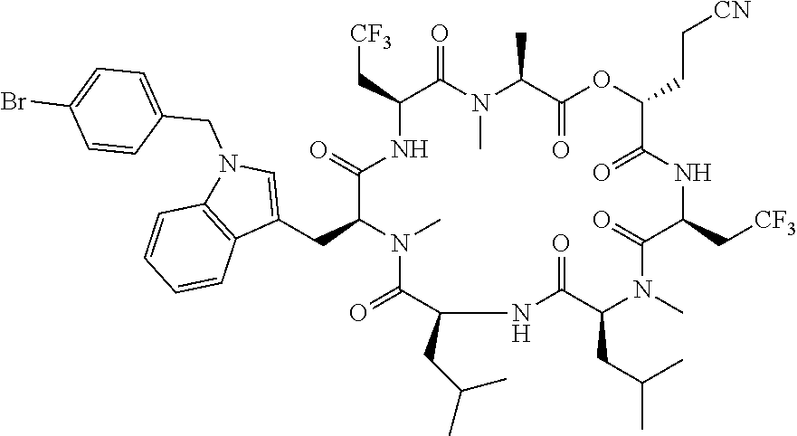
[CF3]CC1C(=O)N(C)C(C)C(=O)OC(CC[CN])C(=O)NC(C[CF3])C(=O)N(C)C(CC(C)C)C(=O)NC(CC(C)C)C(=O)N(C)C(CC2=CN(CC3=CC=C(Br)C=C3)C3=C2C=CC=C3)C(=O)N1
